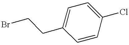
C1=C(CCBr)C=CC(Cl)=C1
